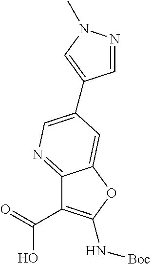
C(C1=C(N[Boc])OC2=CC(C3=CN(C)N=C3)=CN=C12)(O)=O
